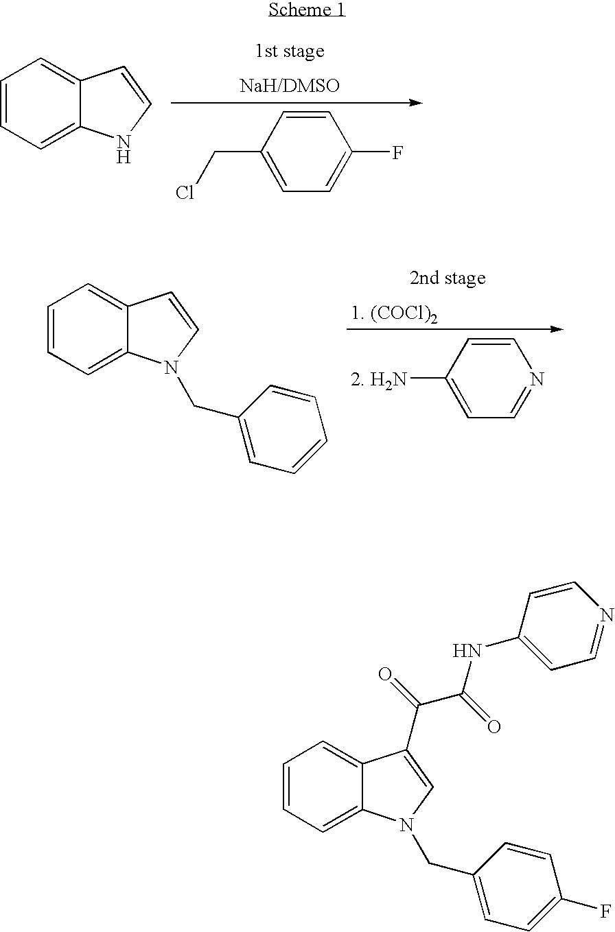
[2. H2N]C1=CC=NC=C1.[1. (COCl)2].[2nd stage].C1=CC=C2C(=C1)C=CN2CC1=CC=CC=C1.C(C1=CC=C(F)C=C1)Cl.C1=CC=C2C(=C1)C=CN2.C1=CC=C2C(=C1)C(C(C(NC1=CC=NC=C1)=O)=O)=CN2CC1=CC=C(F)C=C1
